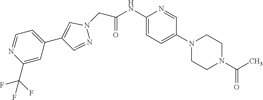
C1(NC(CN2C=C(C3=CC=NC(C(F)(F)F)=C3)C=N2)=O)=CC=C(N2CCN(C(C)=O)CC2)C=N1
